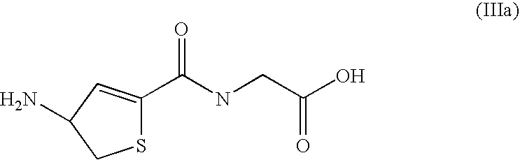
N(C(=O)C1=CC(N)CS1)CC(O)=O
